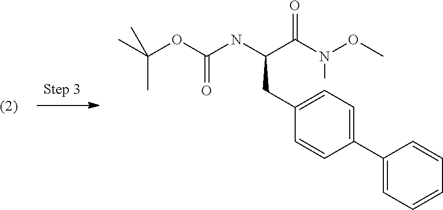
C1(C2=CC=C(CC(NC(OC(C)(C)C)=O)C(N(C)OC)=O)C=C2)=CC=CC=C1
